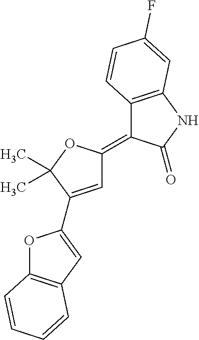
O1C2=C(C=C1C1=CC(=C3C4=C(NC3=O)C=C(F)C=C4)OC1(C)C)C=CC=C2
